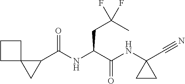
C(NC(C(NC1(C#N)CC1)=O)CC(F)(C)F)(C1C2(C1)CCC2)=O
